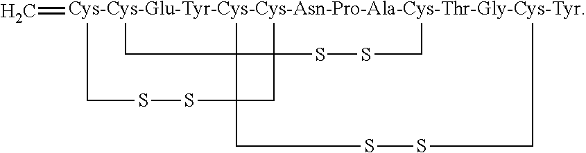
[Cys-Cys-Glu-Tyr-Cys-Cys-Asn-Pro-Ala-Cys-Thr-Gly-Cys-Tyr]12345(=C)CC16C2(SSC3)CC6(SSC4)CSSC5
